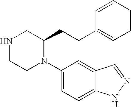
C1(N2C(CCC3=CC=CC=C3)CNCC2)=CC=C2C(=C1)C=NN2
